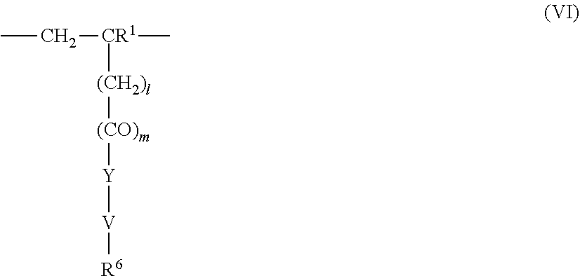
CC[CR1](C)[(CH2)l][(CO)m][Y][V][R6]
